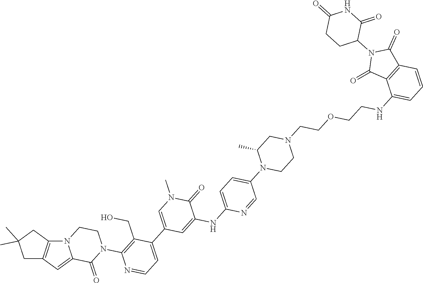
C12=CC3=C(CC(C)(C)C3)N1CCN(C1=C(CO)C(C3=CN(C)C(=O)C(NC4=CC=C(N5CCN(CCOCCNC6=CC=CC7=C6C(=O)N(C6CCC(=O)NC6=O)C7=O)CC5C)C=N4)=C3)=CC=N1)C2=O
